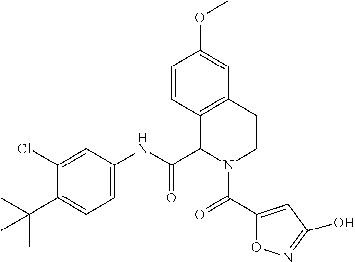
C1(Cl)=CC(NC(C2N(C(C3=CC(O)=NO3)=O)CCC3=C2C=CC(OC)=C3)=O)=CC=C1C(C)(C)C
